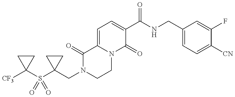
C1(CN2CCN3C(=CC=C(C(NCC4=CC=C([CN])C(F)=C4)=O)C3=O)C2=O)(S(C2([CF3])CC2)(=O)=O)CC1
